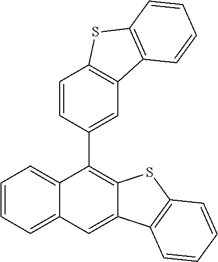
C1=CC=C2C(=C1)C(C1=CC3=C(C=C1)SC1=C3C=CC=C1)=C1C(=C2)C2=C(S1)C=CC=C2
